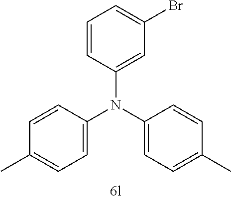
C1=CC(N(C2=CC=C(C)C=C2)C2=CC=C(C)C=C2)=CC(Br)=C1
